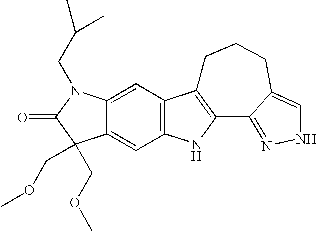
C12=CC3=C(C=C1C(COC)(COC)C(=O)N2CC(C)C)NC1=C3CCCC2=CNN=C12
